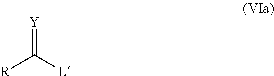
[R]C([L])=[Y]
